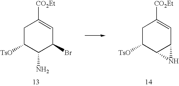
C1C([TsO])C(N)C(Br)C=C1[CO2Et].C1C([TsO])C2C(C=C1[CO2Et])N2
